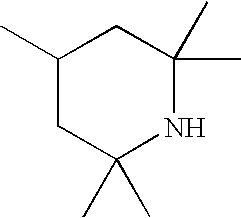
C1(C)CC(C)(C)NC(C)(C)C1
